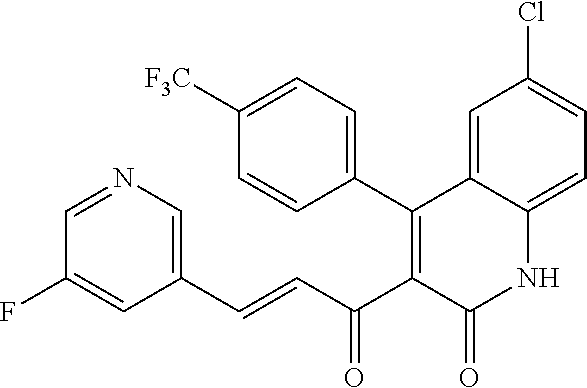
C1(C2=C(C(C=CC3=CN=CC(F)=C3)=O)C(=O)NC3=CC=C(Cl)C=C23)=CC=C([F3C])C=C1
